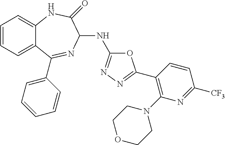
C1=CC=C2C(=C1)NC(=O)C(NC1=NN=C(C3=C(N4CCOCC4)N=C([CF3])C=C3)O1)N=C2C1=CC=CC=C1
